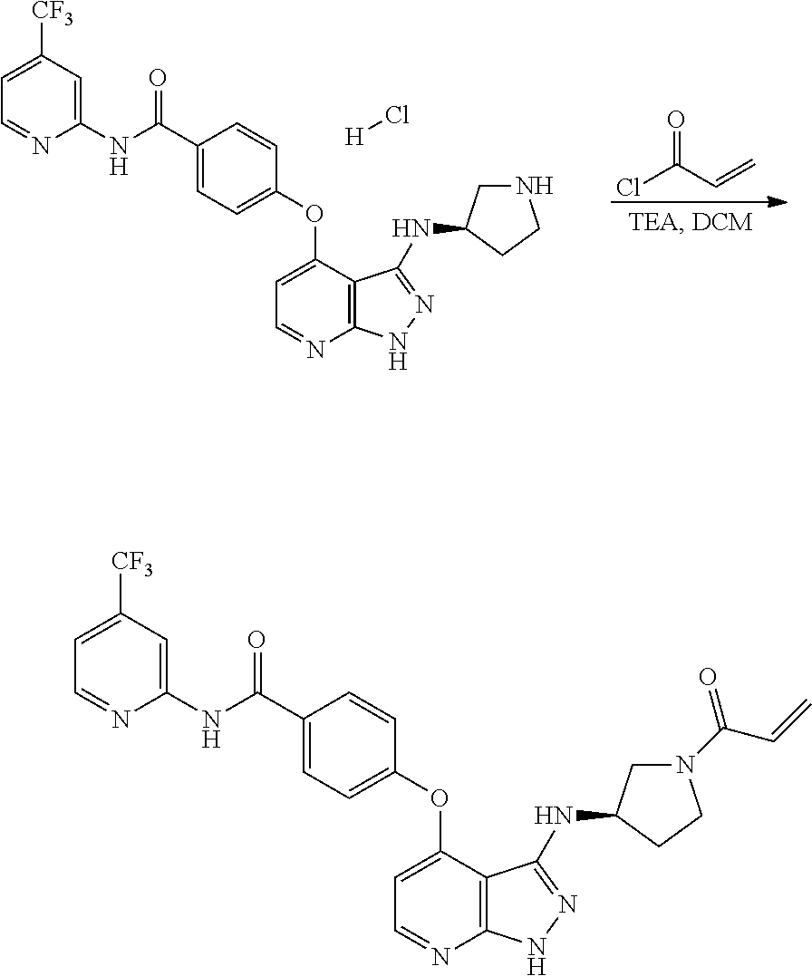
C1(C(NC2=CC([CF3])=CC=N2)=O)=CC=C(OC2=CC=NC3=C2C(NC2CNCC2)=NN3)C=C1.[H]Cl.ClC(C=C)=O.C1(C(NC2=CC([CF3])=CC=N2)=O)=CC=C(OC2=CC=NC3=C2C(NC2CN(C(=O)C=C)CC2)=NN3)C=C1
